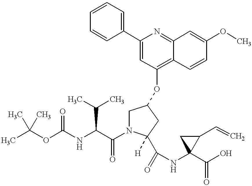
CC(OC(NC(C(N1CC(OC2=C3C(=NC(C4=CC=CC=C4)=C2)C=C(OC)C=C3)CC1(C(=O)NC1(C(O)=O)C(C=C)C1)[H])=O)C(C)C)=O)(C)C
